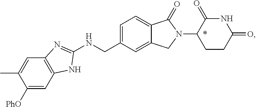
C1([PhO])=CC2=C(C=C1C)N=C(NCC1=CC=C3C(=C1)CN(C1CCC(=O)NC1=O)C3=O)N2
